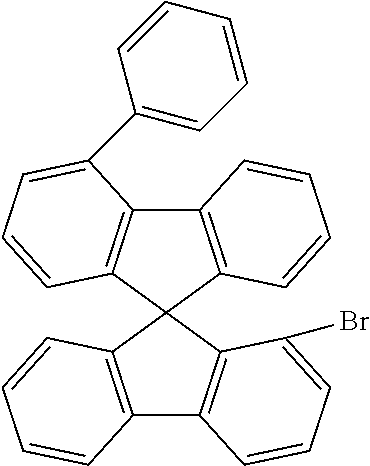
C12=C(C3(C4=C1C=CC=C4Br)C1=C(C4=C3C=CC=C4C3=CC=CC=C3)C=CC=C1)C=CC=C2
